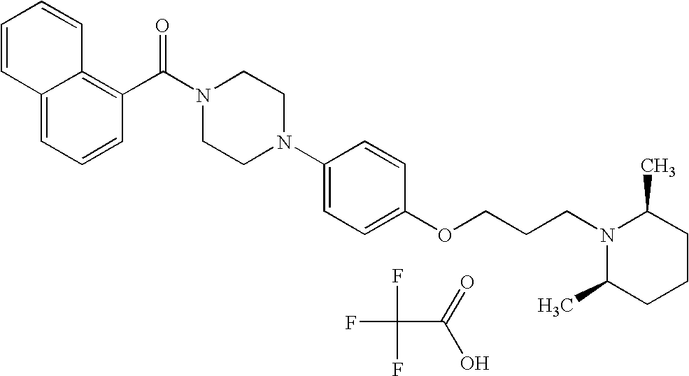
C12=CC=CC(C(N3CCN(C4=CC=C(OCCCN5C(C)CCCC5C)C=C4)CC3)=O)=C1C=CC=C2.FC(F)(F)C(O)=O
